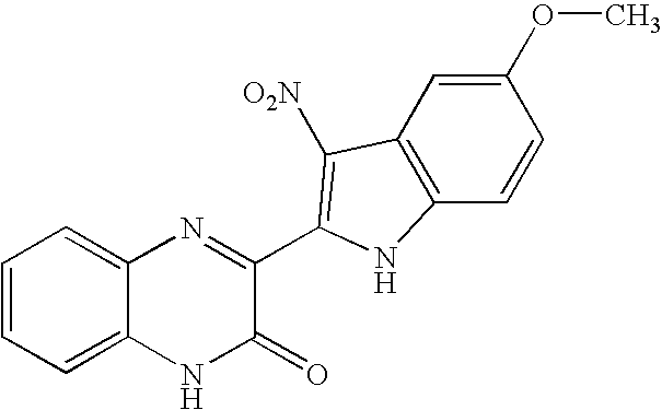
C1=C2C(=CC=C1)N=C(C1=C([O2N])C3=C(C=CC(OC)=C3)N1)C(=O)N2
